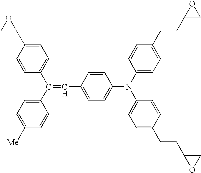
C1=CC(C(C2=CC=C([Me])C=C2)=CC2=CC=C(N(C3=CC=C(CCC4CO4)C=C3)C3=CC=C(CCC4OC4)C=C3)C=C2)=CC=C1C1OC1
